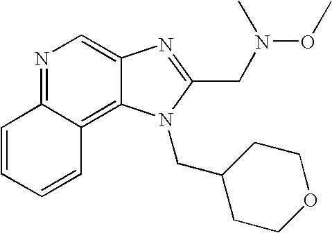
N1=C2C(=C3C(=C1)N=C(CN(OC)C)N3CC1CCOCC1)C=CC=C2
